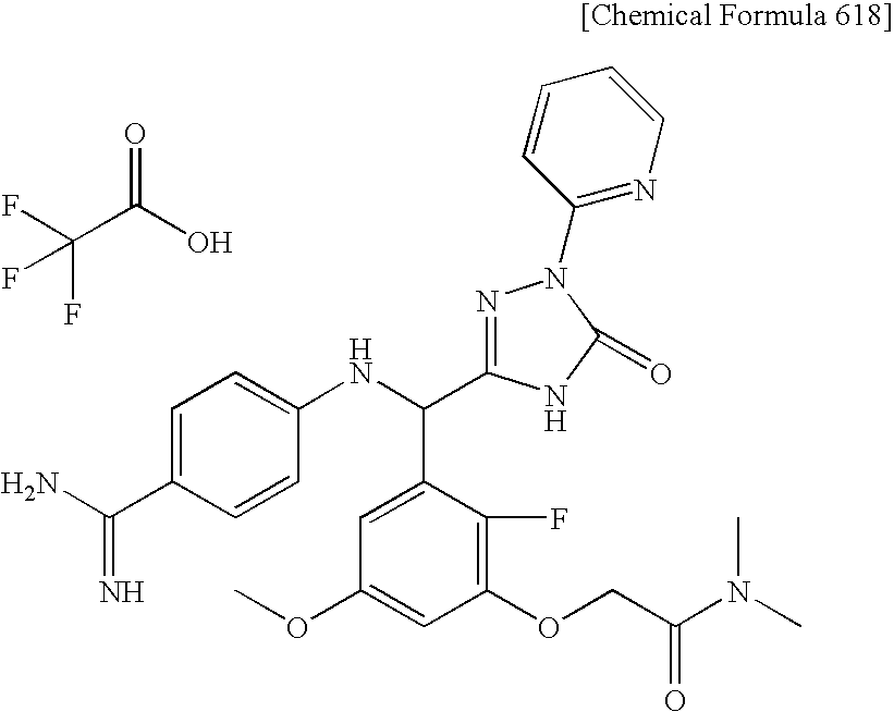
C1=C(C(N)=N)C=CC(NC(C2=CC(OC)=CC(OCC(N(C)C)=O)=C2F)C2=NN(C3=NC=CC=C3)C(=O)N2)=C1.O=C(O)C(F)(F)F
